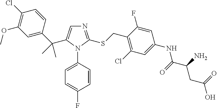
C1(Cl)=C(OC)C=C(C(C)(C)C2=CN=C(SCC3=C(Cl)C=C(NC(C(N)CC(O)=O)=O)C=C3F)N2C2=CC=C(F)C=C2)C=C1
